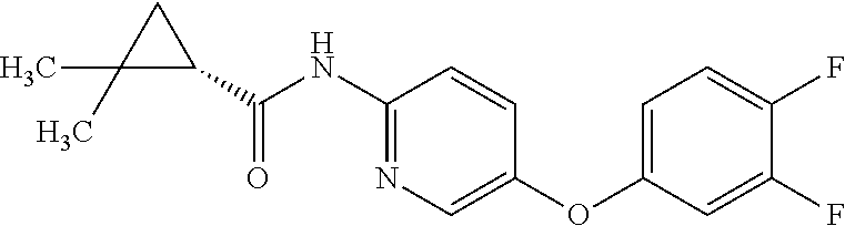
C1(NC(C2CC2(C)C)=O)=NC=C(OC2=CC=C(F)C(F)=C2)C=C1
